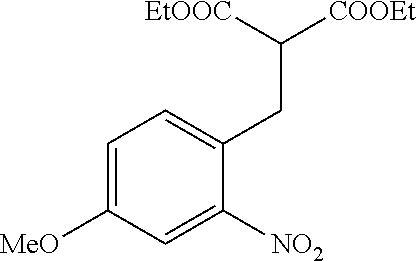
C1=C([MeO])C=C([NO2])C(CC([COOEt])[EtOOC])=C1
